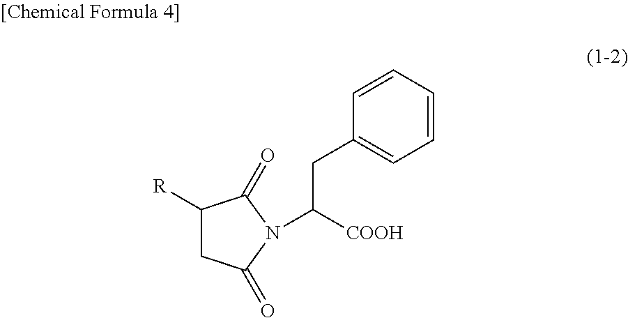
C1=CC(CC(N2C(=O)CC([R])C2=O)[COOH])=CC=C1
